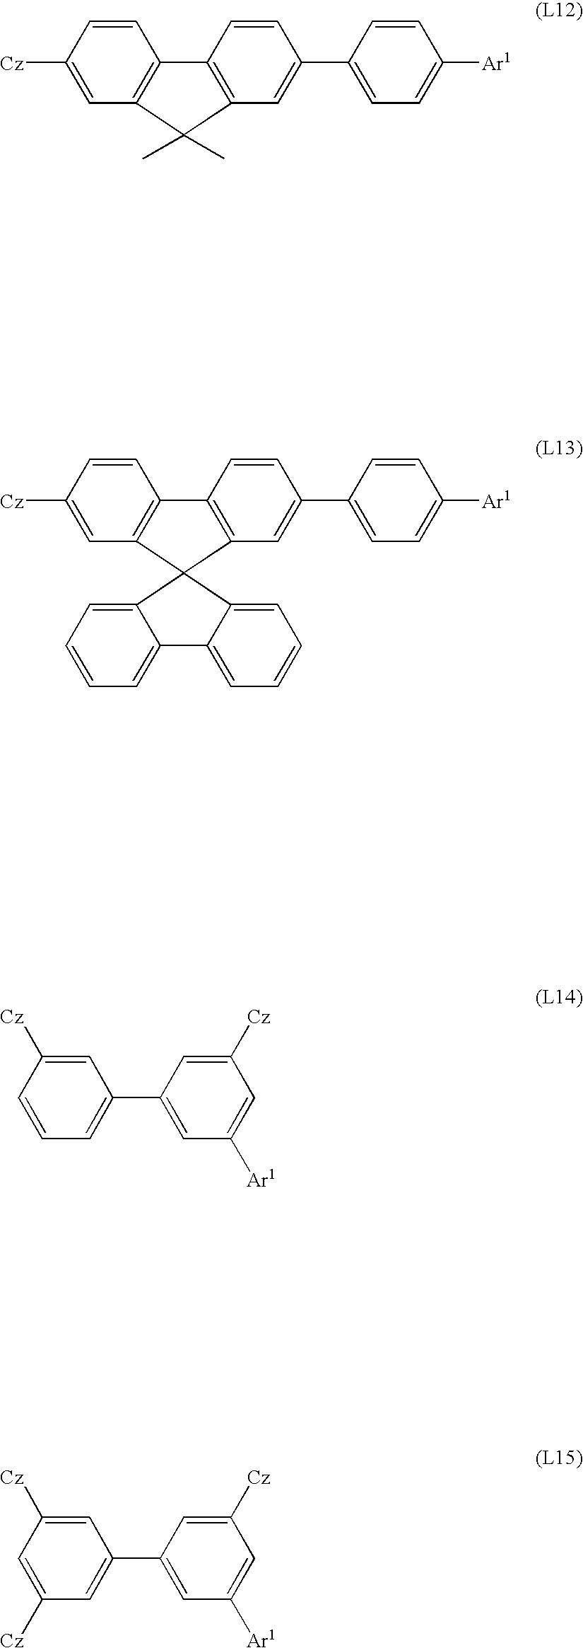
C1=CC=C(C2=CC([Ar1])=CC([Cz])=C2)C=C1[Cz].[Cz]C1=CC2=C(C=C1)C1=C(C=C(C3=CC=C([Ar1])C=C3)C=C1)C2(C)C.[Cz]C1=CC2=C(C=C1)C1=C(C=C(C3=CC=C([Ar1])C=C3)C=C1)C21C2=CC=CC=C2C2=CC=CC=C21.C1=C([Cz])C=C(C2=CC([Ar1])=CC([Cz])=C2)C=C1[Cz]
